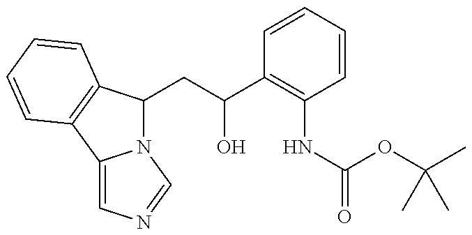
N12C(CC(C3=C(NC(=O)OC(C)(C)C)C=CC=C3)O)C3=C(C1=CN=C2)C=CC=C3
